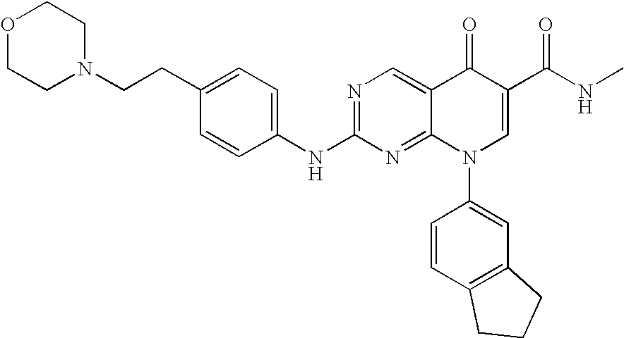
N1=C(NC2=CC=C(CCN3CCOCC3)C=C2)N=C2C(=C1)C(=O)C(C(NC)=O)=CN2C1=CC2=C(C=C1)CCC2
